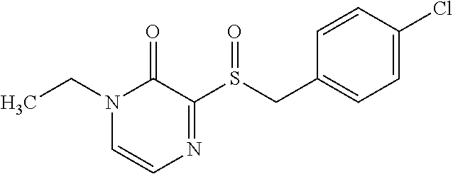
C1=CC(Cl)=CC=C1CS(C1=NC=CN(CC)C1=O)=O
